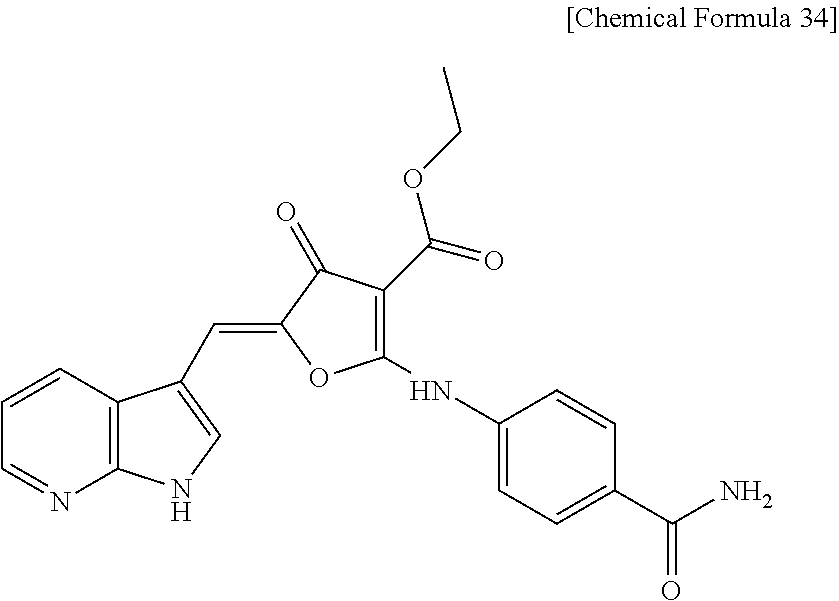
C12=C(C(C=C3OC(NC4=CC=C(C(N)=O)C=C4)=C(C(=O)OCC)C3=O)=CN1)C=CC=N2
